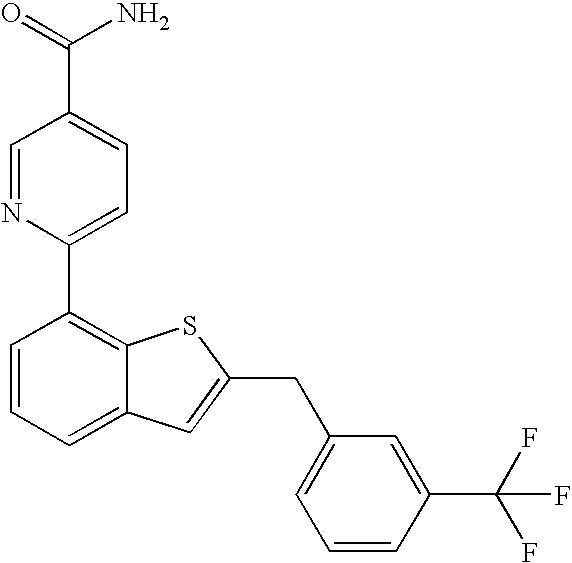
C1=NC(C2=C3C(=CC=C2)C=C(CC2=CC=CC(C(F)(F)F)=C2)S3)=CC=C1C(=O)N
